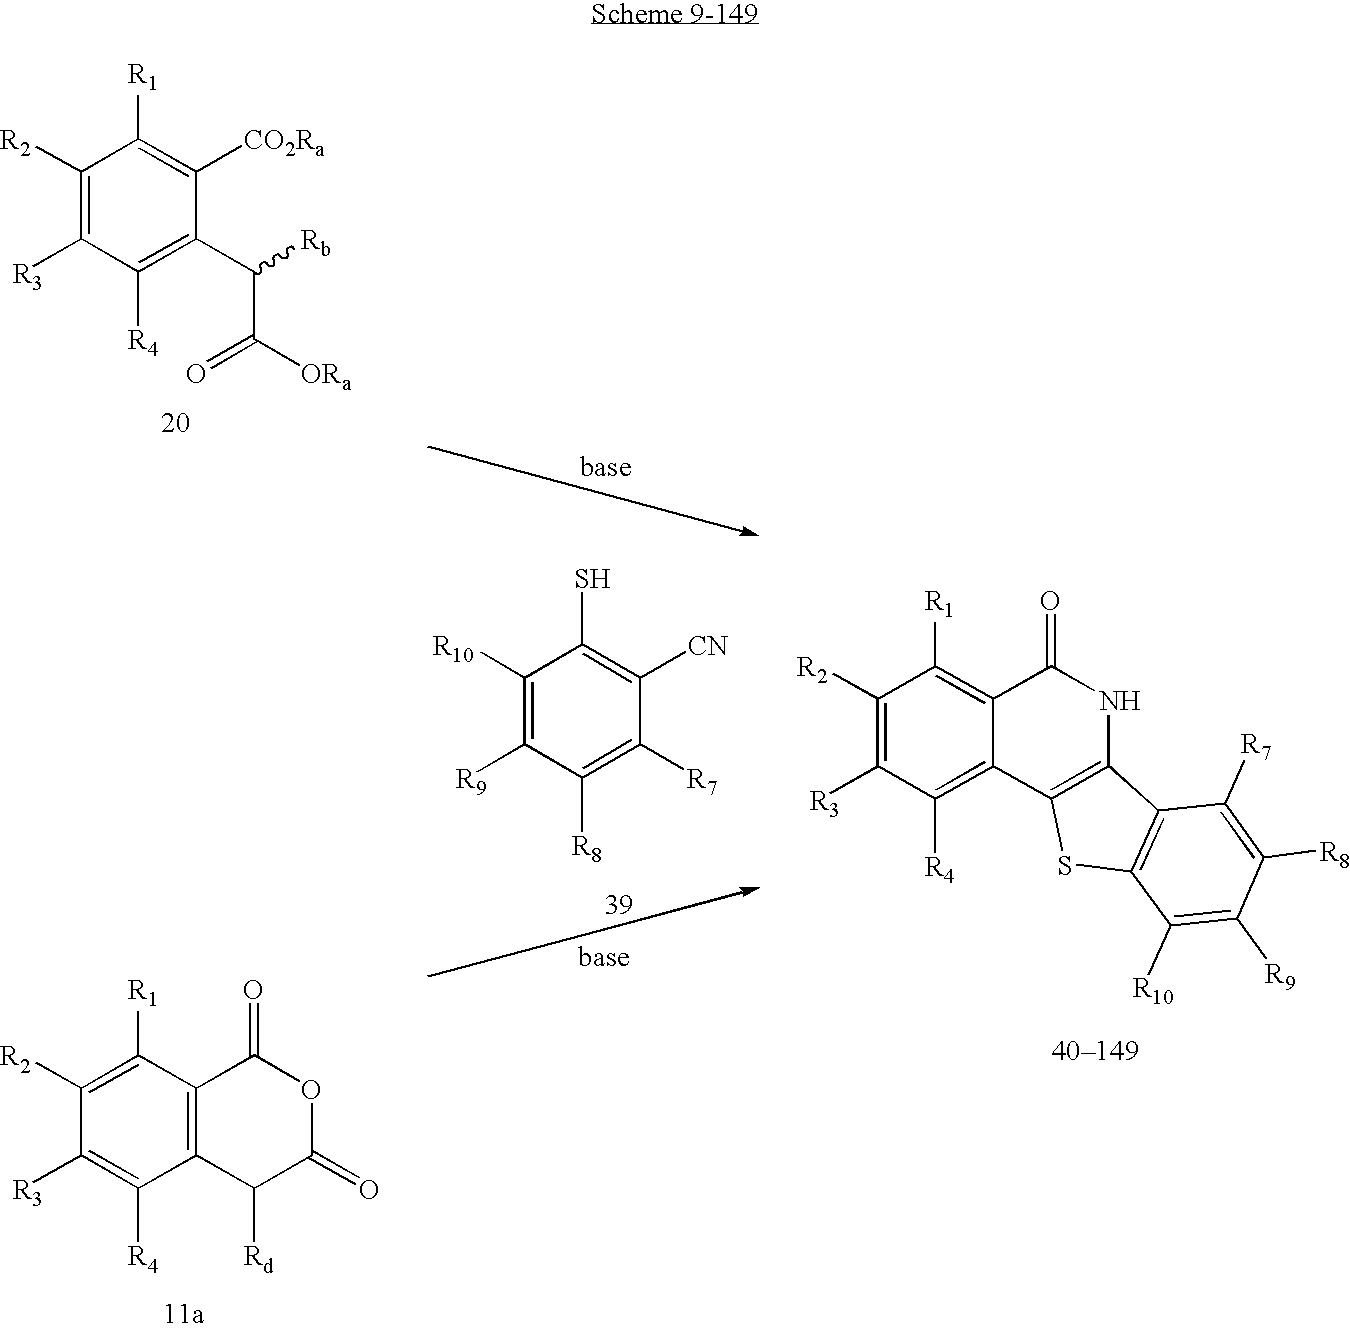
C1([R10])=C([R9])C([R8])=C([R7])C([CN])=C1S.C1([R2])=C([R1])C2=C(C([R4])=C1[R3])C([Rd])C(=O)OC2=O.C1([R2])=C([R3])C([R4])=C2C(=C1[R1])C(=O)NC1=C2SC2=C1C([R7])=C([R8])C([R9])=C2[R10].C1([R2])=C([R3])C([R4])=C(C(C([ORa])=O)[Rb])C([CO2Ra])=C1[R1]
